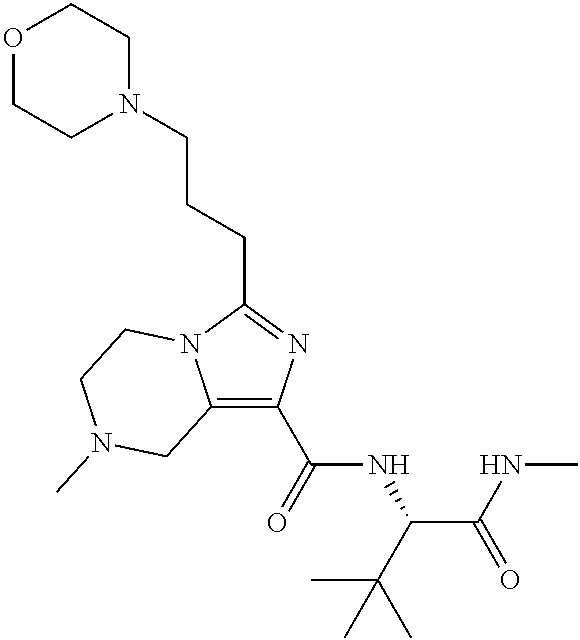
C12=C(C(=O)NC(C(NC)=O)C(C)(C)C)N=C(CCCN3CCOCC3)N1CCN(C)C2
